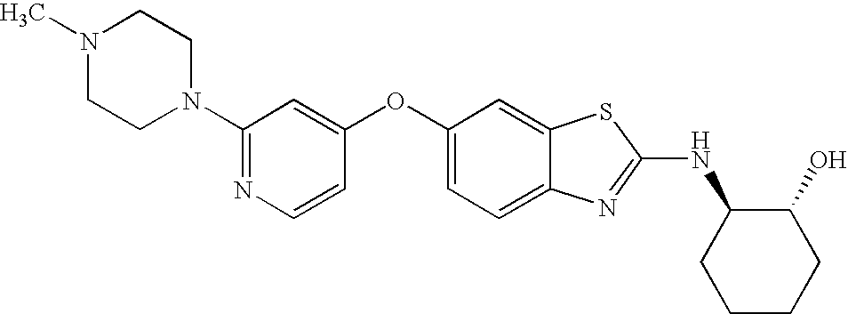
N1=C(N2CCN(C)CC2)C=C(OC2=CC=C3C(=C2)SC(NC2CCCCC2O)=N3)C=C1
